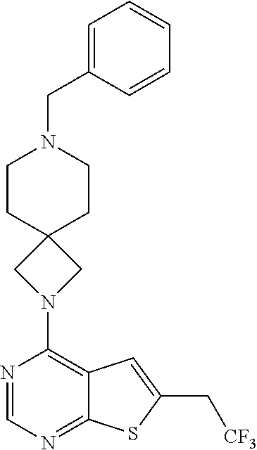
N1=CN=C2C(=C1N1CC3(C1)CCN(CC1=CC=CC=C1)CC3)C=C(C[CF3])S2
